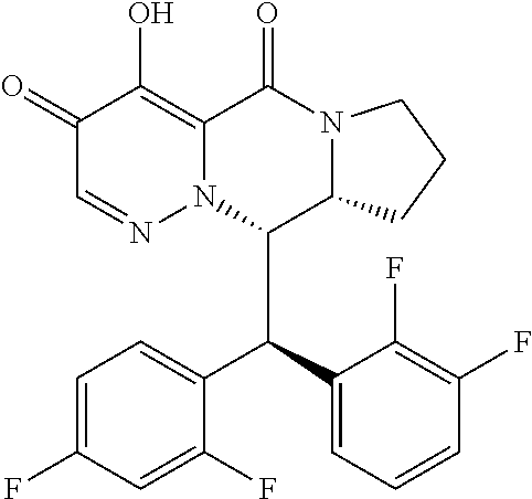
C1=C(F)C=C(F)C(C(C2=CC=CC(F)=C2F)C2C3N(C(=O)C4=C(O)C(=O)C=NN24)CCC3)=C1
